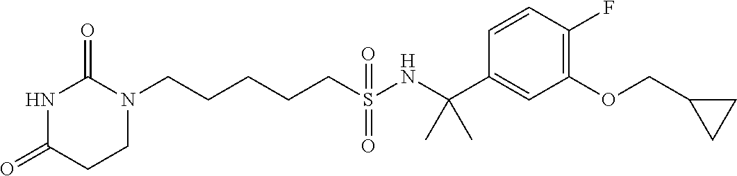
C(CCCS(NC(C1=CC(OCC2CC2)=C(F)C=C1)(C)C)(=O)=O)CN1C(=O)NC(=O)CC1
